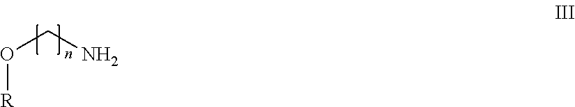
O(CN)[R]
